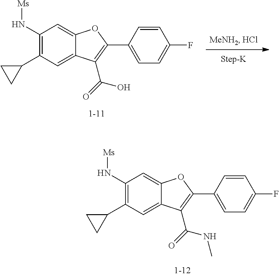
C1(N[Ms])=C(C2CC2)C=C2C(=C1)OC(C1=CC=C(F)C=C1)=C2C(=O)NC.C1(N[Ms])=C(C2CC2)C=C2C(=C1)OC(C1=CC=C(F)C=C1)=C2C(=O)O
